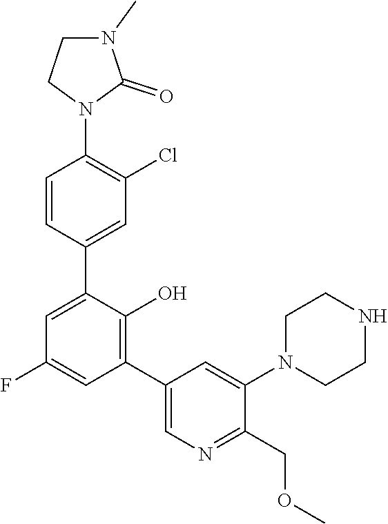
C1N(C)C(=O)N(C2=C(Cl)C=C(C3=CC(F)=CC(C4=CN=C(COC)C(N5CCNCC5)=C4)=C3O)C=C2)C1
